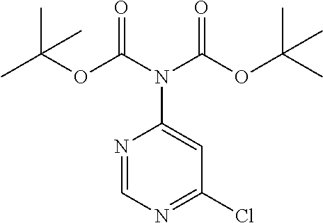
N1=CN=C(Cl)C=C1N(C(OC(C)(C)C)=O)C(OC(C)(C)C)=O
